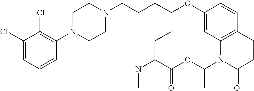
C1(Cl)=CC=CC(N2CCN(CCCCOC3=CC4=C(C=C3)CCC(=O)N4C(OC(C(NC)CC)=O)C)CC2)=C1Cl
